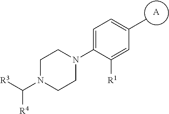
C1N(C([R3])[R4])CCN(C2=CC=C(C)C=C2[R1])C1.[A]
